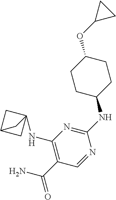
C1(NC23CC(C2)C3)=C(C(=O)N)C=NC(NC2CCC(OC3CC3)CC2)=N1
